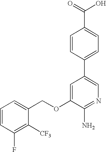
C1=CC(F)=C([CF3])C(COC2=CC(C3=CC=C(C(=O)O)C=C3)=CN=C2N)=C1
